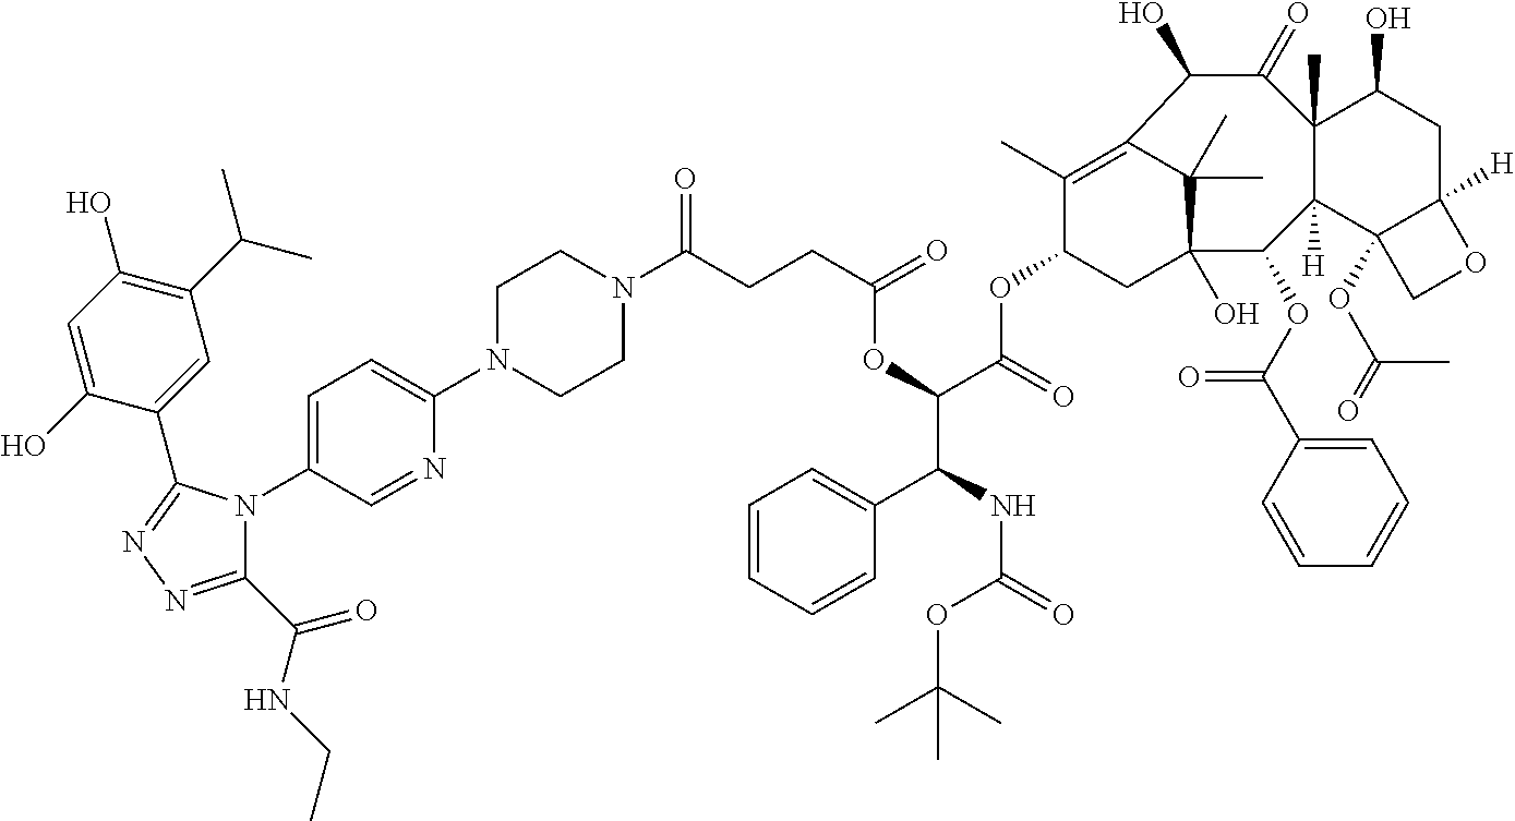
C(C(=O)OC(C(NC(=O)OC(C)(C)C)C1=CC=CC=C1)C(=O)OC1CC2(O)C(C)(C)C(=C1C)C(O)C(=O)C1(C)C([H])(C2OC(=O)C2=CC=CC=C2)C2(OC(C)=O)C([H])(CC1O)OC2)CC(N1CCN(C2=CC=C(N3C(C(NCC)=O)=NN=C3C3=CC(C(C)C)=C(O)C=C3O)C=N2)CC1)=O
